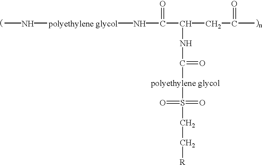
CN[polyethylene glycol]NC(=O)C(NC([polyethylene glycol]S(=O)(=O)CC[R])=O)CC(C)=O
